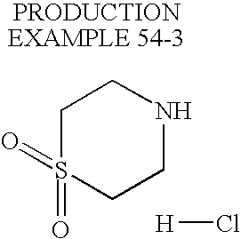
C1S(=O)(=O)CCNC1.[H]Cl
